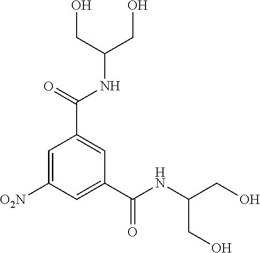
C1=C([O2N])C=C(C(NC(CO)CO)=O)C=C1C(NC(CO)CO)=O
